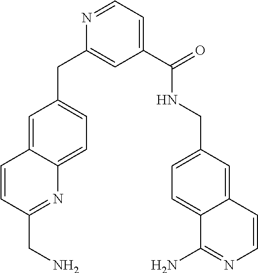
C1=C2C(=CC=C1CC1=CC(C(=O)NCC3=CC=C4C(=C3)C=CN=C4N)=CC=N1)N=C(CN)C=C2
